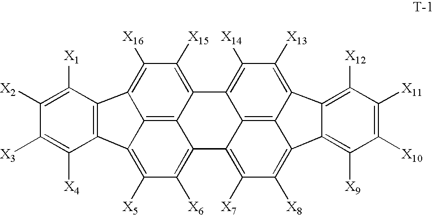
C12=C([X6])C([X5])=C3C4=C1C(=C([X15])C([X16])=C4C1=C3C([X4])=C([X3])C([X2])=C1[X1])C1=C([X14])C([X13])=C3C4=C1C2=C([X7])C([X8])=C4C1=C([X9])C([X10])=C([X11])C([X12])=C31
